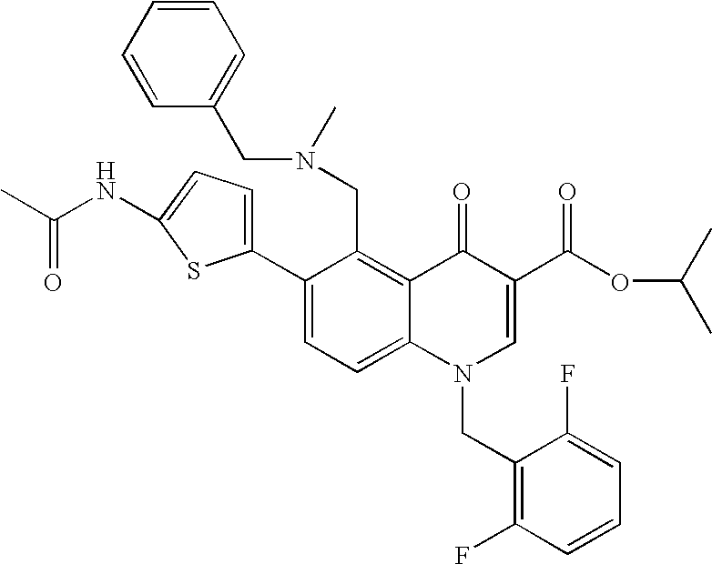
C1(C2=CC=C(NC(C)=O)S2)=CC=C2C(=C1CN(C)CC1=CC=CC=C1)C(=O)C(C(OC(C)C)=O)=CN2CC1=C(F)C=CC=C1F
